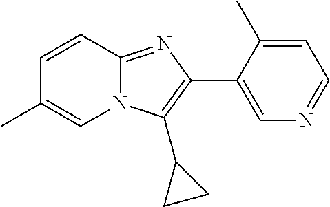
C1=CC2=NC(C3=CN=CC=C3C)=C(C3CC3)N2C=C1C
